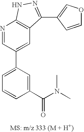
N1=CC(C2=CC=CC(C(N(C)C)=O)=C2)=CC2=C1NN=C2C1=COC=C1
